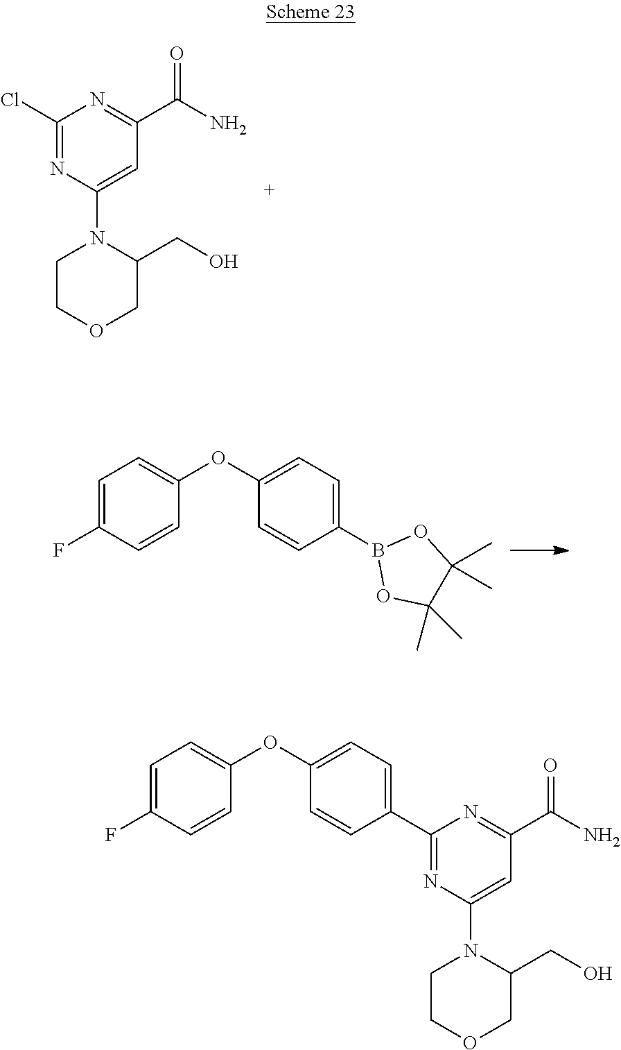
ClC1=NC(N2C(CO)COCC2)=CC(C(N)=O)=N1.C1(OC2=CC=C(B3OC(C)(C)C(C)(C)O3)C=C2)=CC=C(F)C=C1.C1(OC2=CC=C(C3=NC(N4C(CO)COCC4)=CC(C(N)=O)=N3)C=C2)=CC=C(F)C=C1
